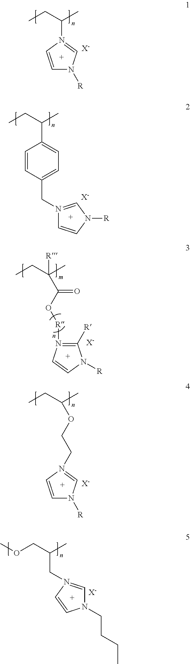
[X-].C(CC)(C)C1=CC=C(CN2=CN([R])C=C2)C=C1.C1=CN(C(CC)C)=CN1[R].[X-].[X-].C(CC)(C)([R])C(O[R]N1=C([R])N([R])C=C1)=O.C(CC)(C)OCCN1=CN([R])C=C1.[X-].[X-].C(COC)(C)CN1=CN(CCCC)C=C1
